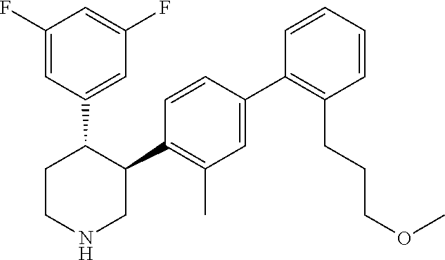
C1(F)=CC(C2CCNCC2C2=C(C)C=C(C3=C(CCCOC)C=CC=C3)C=C2)=CC(F)=C1
